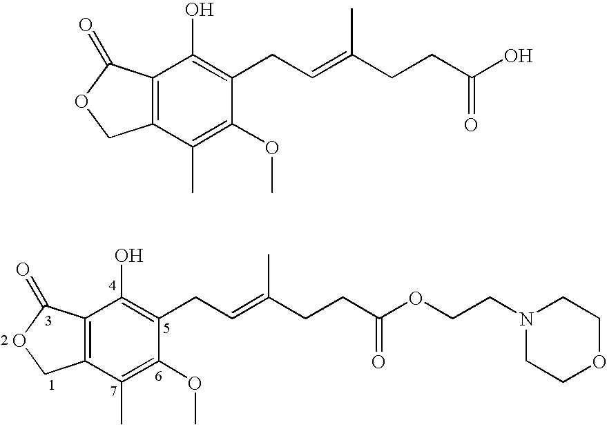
C12=C(C(C)=C(OC)C(CC=C(CCC(=O)OCCN3CCOCC3)C)=C1O)COC2=O.C12=C(C(C)=C(OC)C(CC=C(CCC(=O)O)C)=C1O)COC2=O
